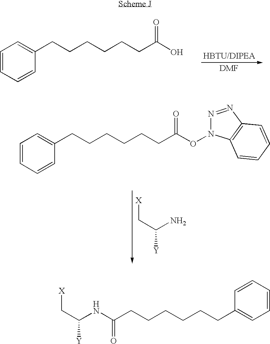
C1=CC=CC(CCCCCCC(O)=O)=C1.[X]CC(N)[Y].C1=CC=CC(CCCCCCC(ON2N=NC3=C2C=CC=C3)=O)=C1.[X]CC(NC(CCCCCCC1=CC=CC=C1)=O)[Y]
